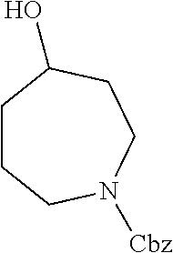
C1CCN([Cbz])CCC1O
